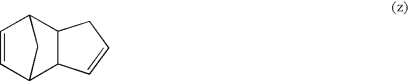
C1=CC2C3C(C1C2)CC=C3
